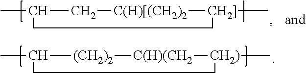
CC1[(CH2)2][C(H)(CH2][CH2)](C)CC1.CC1C[C(H)[(CH2)2][CH2]](C)CC1
